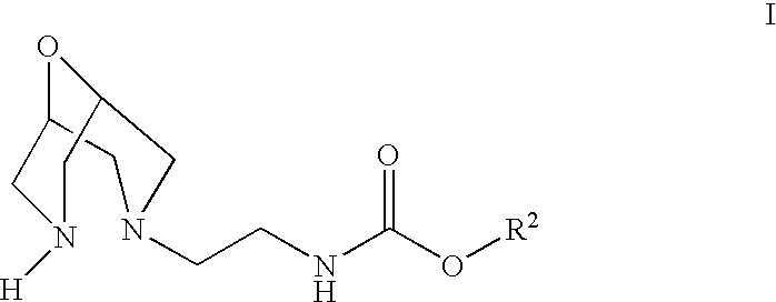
O1C2CN([H])CC1CN(CCNC(O[R2])=O)C2
